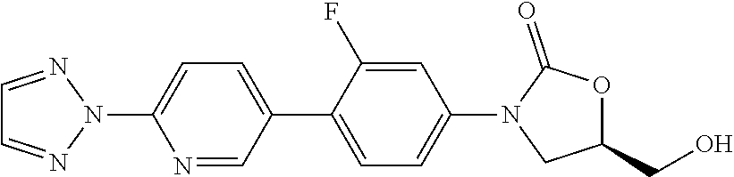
C1=NN(C2=CC=C(C3=CC=C(N4CC(CO)OC4=O)C=C3F)C=N2)N=C1
